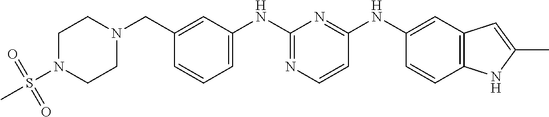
C1(CN2CCN(S(C)(=O)=O)CC2)=CC(NC2=NC=CC(NC3=CC4=C(C=C3)NC(C)=C4)=N2)=CC=C1
